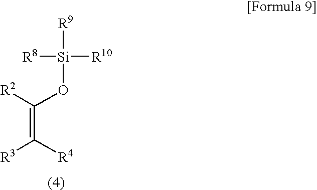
C(=C([R4])[R3])([R2])O[Si]([R8])([R10])[R9]
